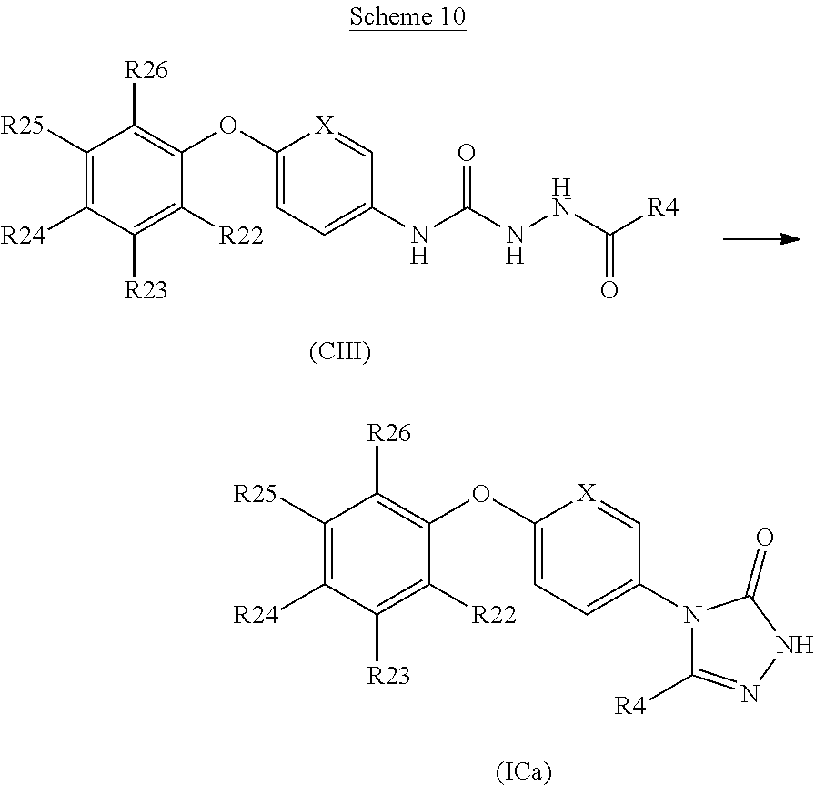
C1([R25])=C([R24])C([R23])=C([R22])C(OC2=CC=C(NC(NNC([R4])=O)=O)C=[X]2)=C1[R26].[(CIII)].[(ICa)].C1([R25])=C([R24])C([R23])=C([R22])C(OC2=CC=C(N3C([R4])=NNC3=O)C=[X]2)=C1[R26]
